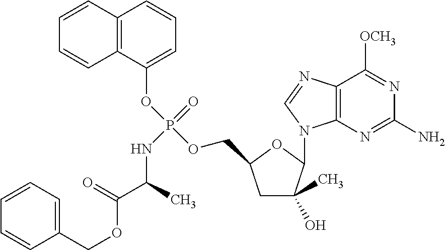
C1C(C)(O)C(N2C3=C(N=C2)C([OCH3])=NC(N)=N3)OC1COP(OC1=CC=CC2=C1C=CC=C2)(=O)NC(C(OCC1=CC=CC=C1)=O)C
